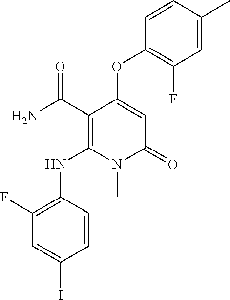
C1(F)=C(NC2=C(C(N)=O)C(OC3=C(F)C=C(C)C=C3)=CC(=O)N2C)C=CC(I)=C1
